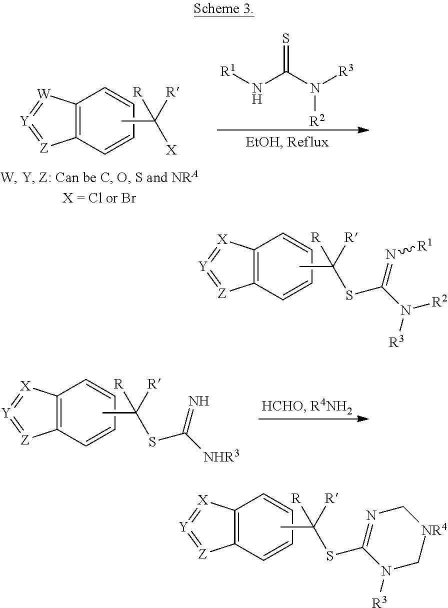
C1=CC=CC2=C1[Z]=[Y]=[X]2.CC([R])([R])SC(N([R2])[R3])=N[R1].CC([R])(SC1=NC[NR4]CN1[R3])[R].C1=CC=CC2=C1[Z]=[Y]=[X]2.[R1]NC(N([R3])[R2])=S.CC([R])([X])[R].C12=C(C=CC=C1)[W]=[Y]=[Z]2.C1=CC=CC2=C1[Z]=[Y]=[X]2.CC([R])([R])SC([NHR3])=N
